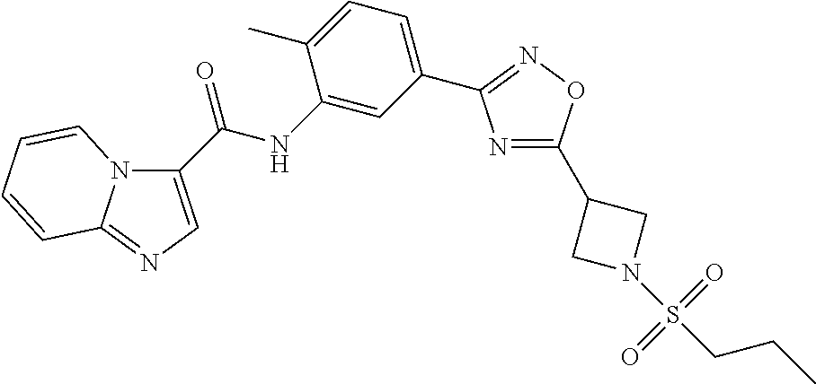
C1(C(NC2=CC(C3=NOC(C4CN(S(CCC)(=O)=O)C4)=N3)=CC=C2C)=O)=CN=C2N1C=CC=C2
